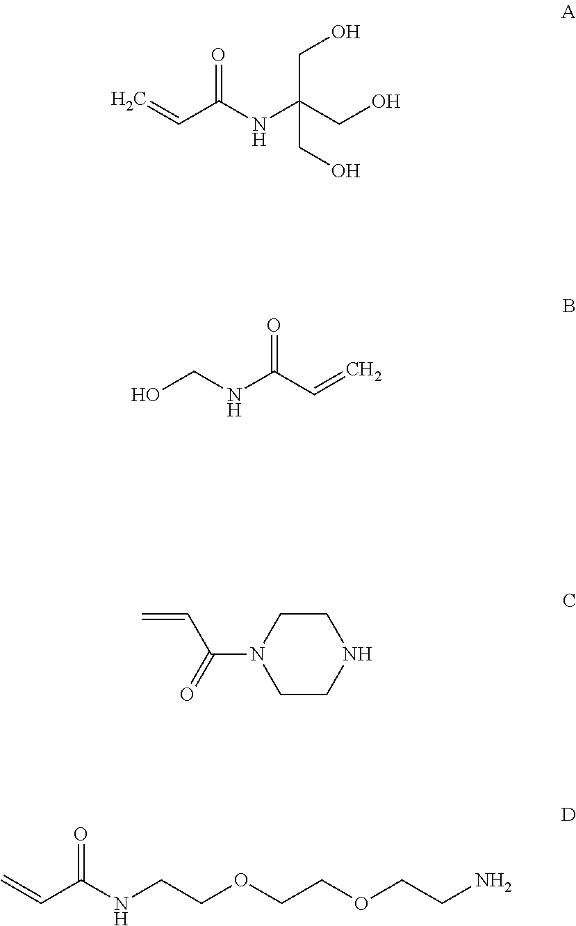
C(C(NC(CO)(CO)CO)=O)=C.OCNC(C=C)=O.C=CC(N1CCNCC1)=O.C=CC(NCCOCCOCCN)=O
